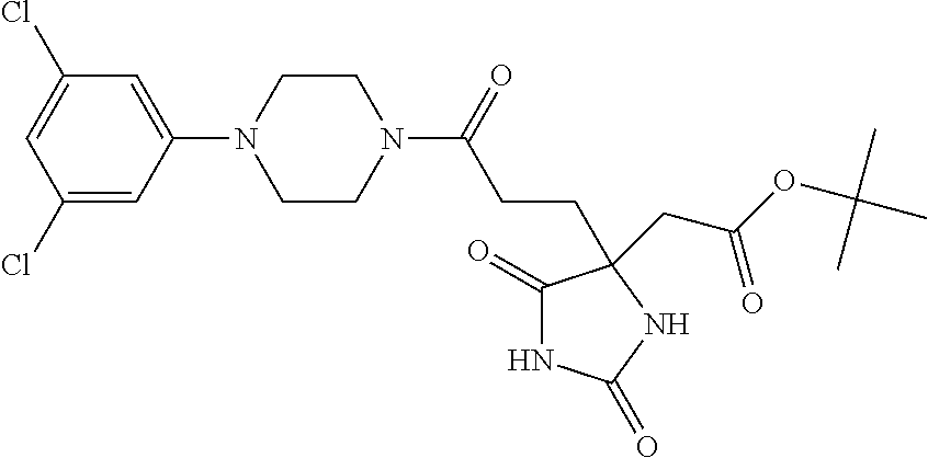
C1(=O)NC(=O)NC1(CC(OC(C)(C)C)=O)CCC(=O)N1CCN(C2=CC(Cl)=CC(Cl)=C2)CC1
